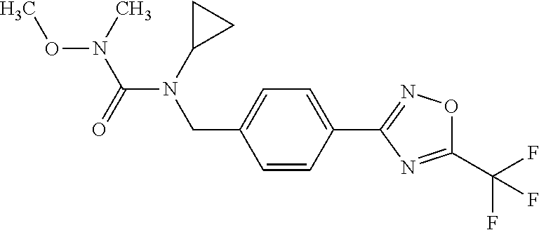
C1=CC(C2=NOC(C(F)(F)F)=N2)=CC=C1CN(C1CC1)C(=O)N(OC)C
